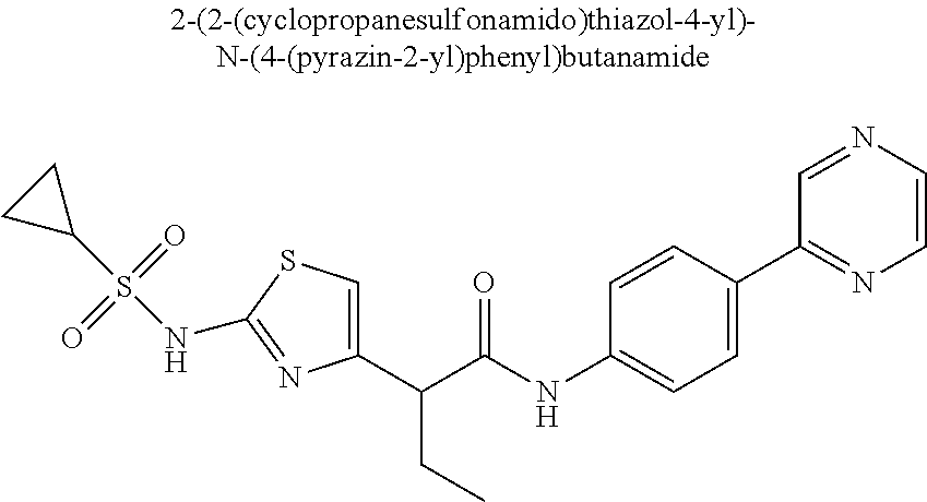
C1(C(C(NC2=CC=C(C3=NC=CN=C3)C=C2)=O)CC)=CSC(NS(C2CC2)(=O)=O)=N1
